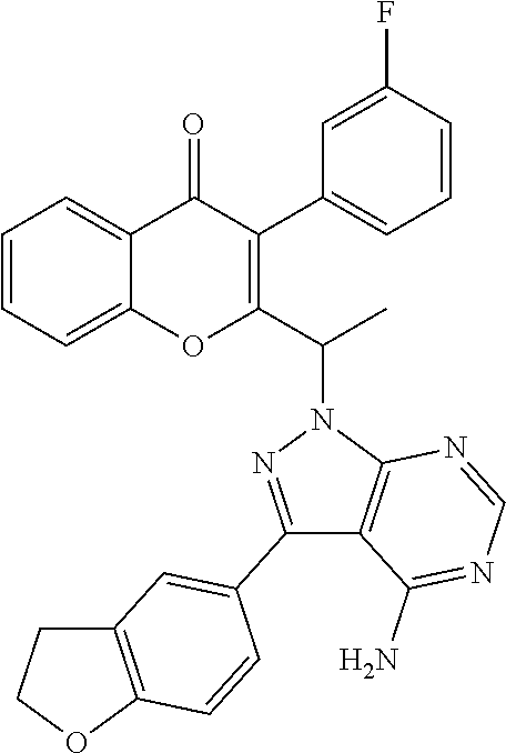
C1=CC=C2C(=C1)C(=O)C(C1=CC=CC(F)=C1)=C(C(C)N1N=C(C3=CC4=C(OCC4)C=C3)C3=C1N=CN=C3N)O2
